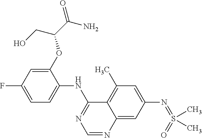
C12=CC(N=S(=O)(C)C)=CC(C)=C1C(NC1=CC=C(F)C=C1OC(C(N)=O)CO)=NC=N2
